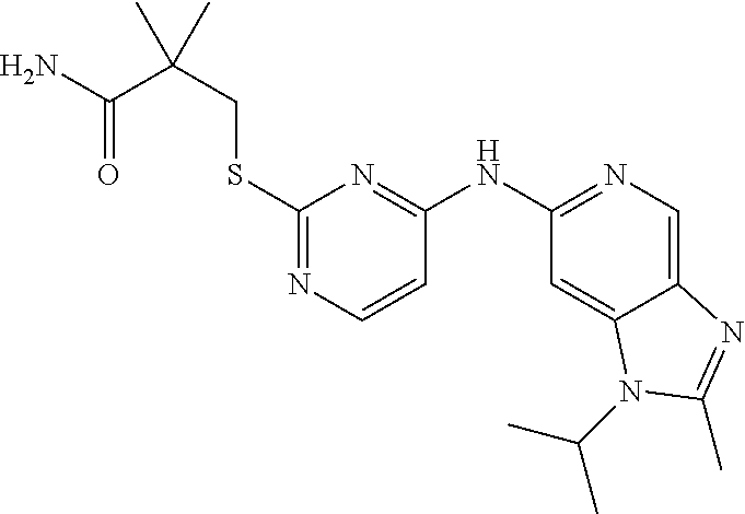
S(C1=NC=CC(NC2=NC=C3C(=C2)N(C(C)C)C(C)=N3)=N1)CC(C)(C(N)=O)C
